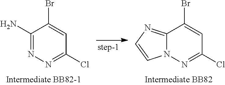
C1(N)=NN=C(Cl)C=C1Br.C12=NC=CN1N=C(Cl)C=C2Br
